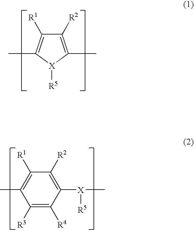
C1([R2])=C(C)[X]([R5])C(C)=C1[R1].C1([R2])=C([X](C)[R5])C([R4])=C([R3])C(C)=C1[R1]
